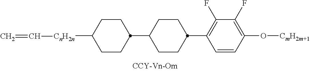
C1(C2CCC([CnH2n]C=C)CC2)CCC(C2=C(F)C(F)=C(O[CmH2m+1])C=C2)CC1
